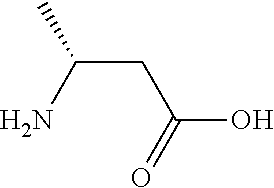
CC(CC(O)=O)N
